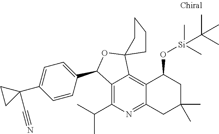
C12=C(C(C)C)N=C3C(=C1C1(OC2C2=CC=C(C4(C#N)CC4)C=C2)CCCC1)C(O[Si](C)(C(C)(C)C)C)CC(C)(C)C3
